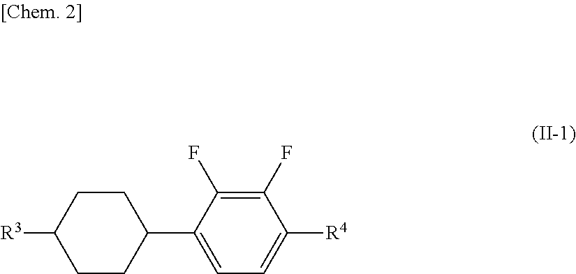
C1CC(C2=CC=C([R4])C(F)=C2F)CCC1[R3]
